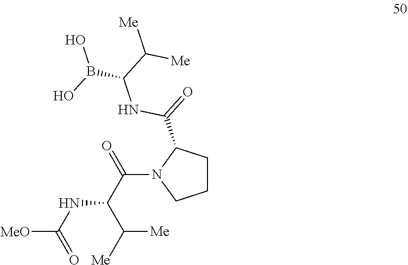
C1CC(C(=O)NC(B(O)O)C([Me])[Me])N(C(C(NC(=O)[MeO])C([Me])[Me])=O)C1
